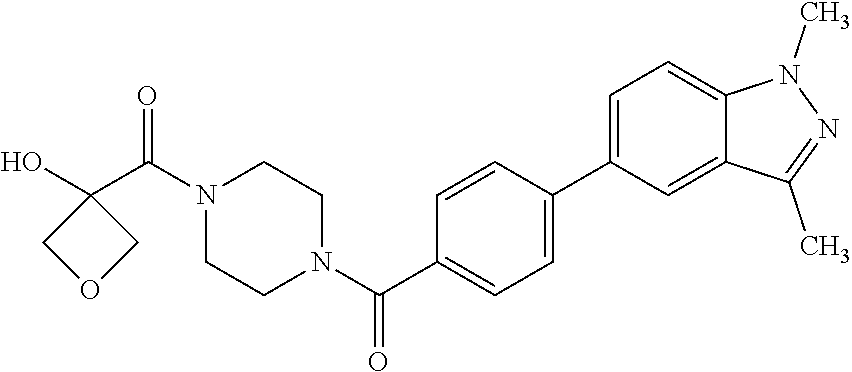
OC1(C(N2CCN(C(=O)C3=CC=C(C4=CC=C5C(=C4)C(C)=NN5C)C=C3)CC2)=O)COC1
